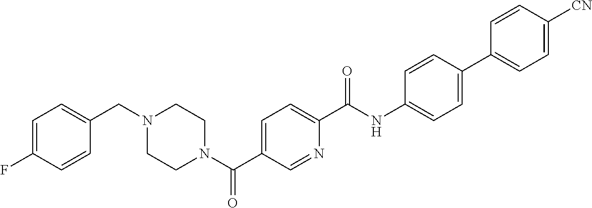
C1=C(F)C=CC(CN2CCN(C(C3=CC=C(C(NC4=CC=C(C5=CC=C([CN])C=C5)C=C4)=O)N=C3)=O)CC2)=C1
